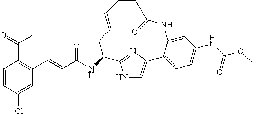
C(C1=C(C=CC(NC2C3=NC(=CN3)C3=CC=C(NC(OC)=O)C=C3NC(=O)CCC=CC2)=O)C=C(Cl)C=C1)(=O)C
